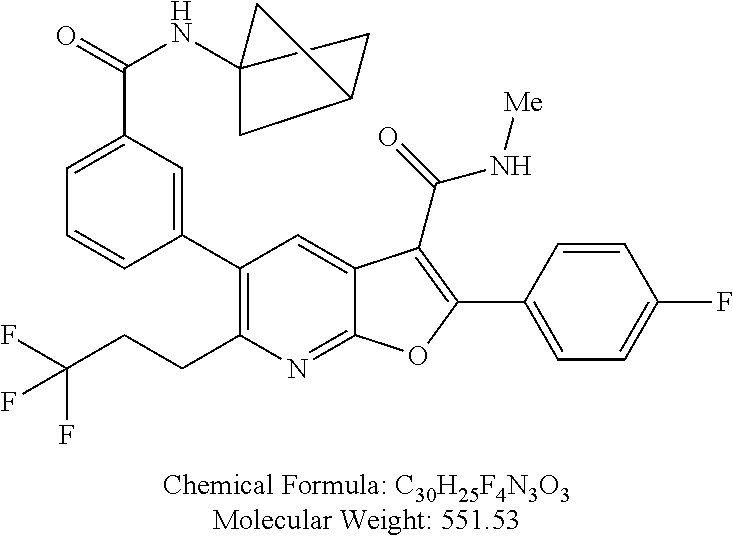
C12(NC(C3=CC=CC(C4=C(CCC(F)(F)F)N=C5C(=C4)C(C(=O)N[Me])=C(C4=CC=C(F)C=C4)O5)=C3)=O)CC(C1)C2
